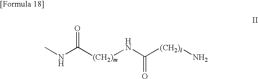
N(C([(CH2)m]NC([(CH2)l]N)=O)=O)C
